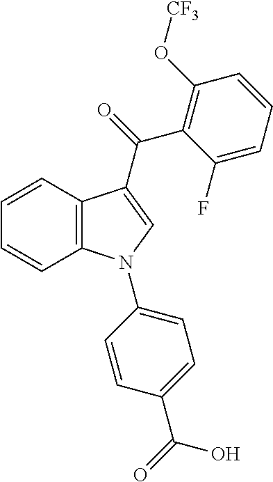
C1=CC2=C(C=C1)N(C1=CC=C(C(=O)O)C=C1)C=C2C(=O)C1=C(O[CF3])C=CC=C1F
